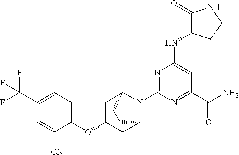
C1(N2C3CC(OC4=CC=C(C(F)(F)F)C=C4[CN])CC2CC3)=NC(NC2C(=O)NCC2)=CC(C(N)=O)=N1
